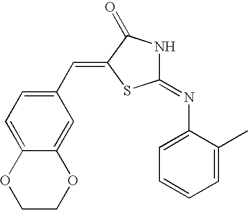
C1(=NC2=CC=CC=C2C)NC(=O)C(=CC2=CC=C3C(=C2)OCCO3)S1
